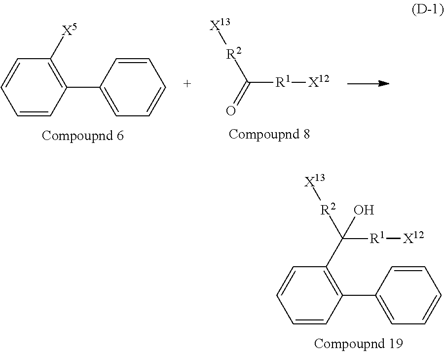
C1=CC(C2=CC=CC=C2)=C([X5])C=C1.C([R1][X12])(=O)[R2][X13].C1=CC(C2=CC=CC=C2)=C(C(O)([R1][X12])[R2][X13])C=C1
